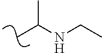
CC(NCC)C
